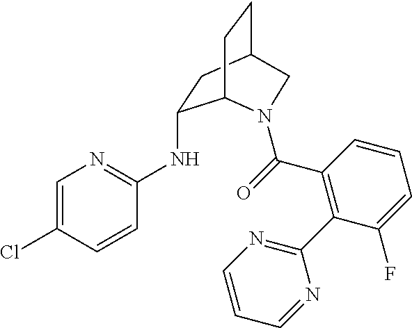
C1(NC2=NC=C(Cl)C=C2)CC2CCC1N(C(=O)C1=C(C3=NC=CC=N3)C(F)=CC=C1)C2
